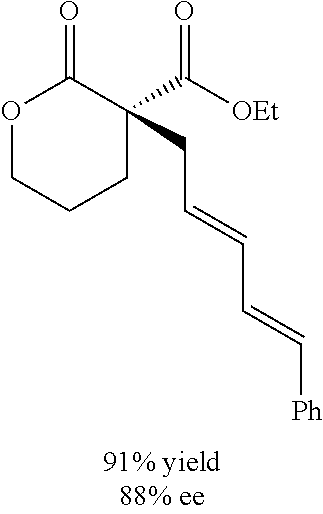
O1CCCC(C([OEt])=O)(CC=CC=C[Ph])C1=O
